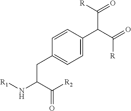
C(=O)(C(N[R1])CC1=CC=C(C(C(=O)[R])C(=O)[R])C=C1)[R2]
